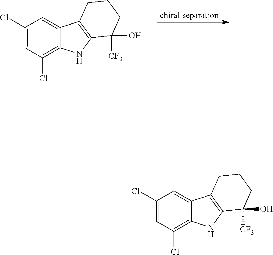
C1(Cl)=CC(Cl)=C2C(=C1)C1=C(N2)C([CF3])(O)CCC1.C1(Cl)=CC(Cl)=C2C(=C1)C1=C(N2)C([CF3])(O)CCC1
